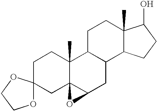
C1CC2(C)C3(CC14OCCO4)C(CC1C2CCC2(C)C1CCC2O)O3
